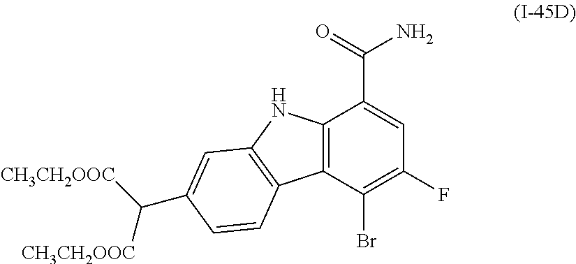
C12=C(C(Br)=C(F)C=C1C(=O)N)C1=C(N2)C=C(C([CH3CH2OOC])[CH3CH2OOC])C=C1
